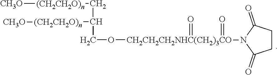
[CH3O][(CH2CH2O)n]CC([(CH2CH2O)n][CH3O])CO[CH2CH2CH2NHC(CH2)3CO](=O)(=O)N1C(=O)CCC1=O
